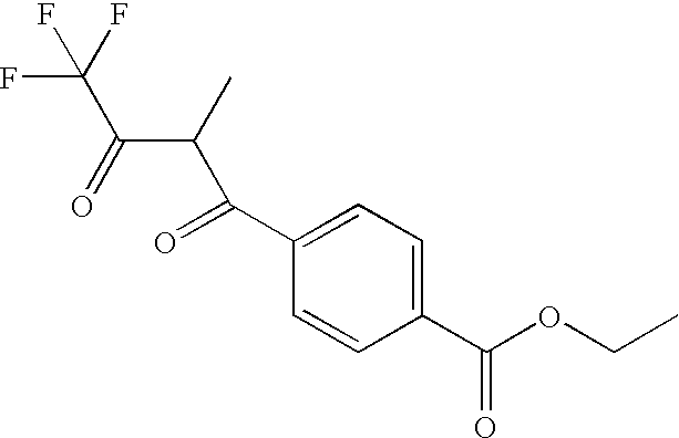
C1(C(OCC)=O)=CC=C(C(=O)C(C(=O)C(F)(F)F)C)C=C1
